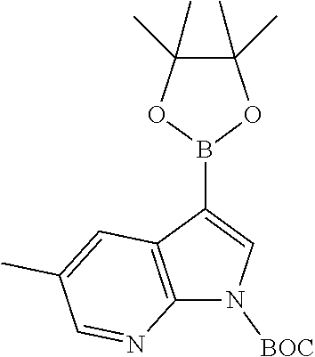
N1([BOC])C2=C(C(B3OC(C)(C)C(C)(C)O3)=C1)C=C(C)C=N2
